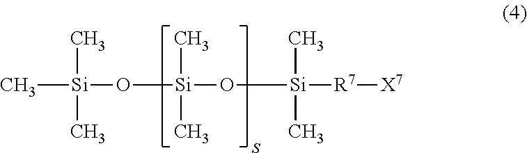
C[Si](O[Si](O[Si](C)(C)[R7][X7])(C)C)(C)C
